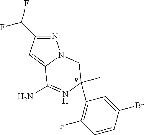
[R].N1=C(C(F)F)C=C2N1CC(C1=C(F)C=CC(Br)=C1)(C)N=C2N
